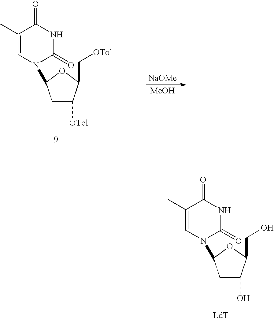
C1(O)CC(N2C(=O)NC(=O)C(C)=C2)OC1CO.C1([OTol])CC(N2C(=O)NC(=O)C(C)=C2)OC1C[OTol].[NaOMe].[MeOH]
